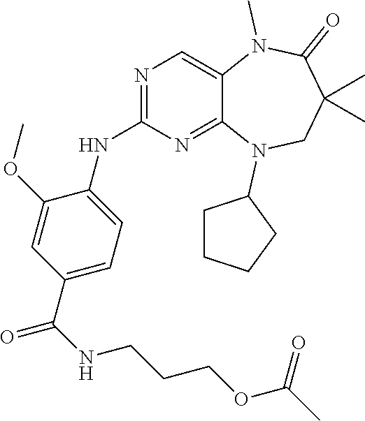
C1(C(NCCCOC(C)=O)=O)=CC=C(NC2=NC=C3C(=N2)N(C2CCCC2)CC(C)(C)C(=O)N3C)C(OC)=C1
